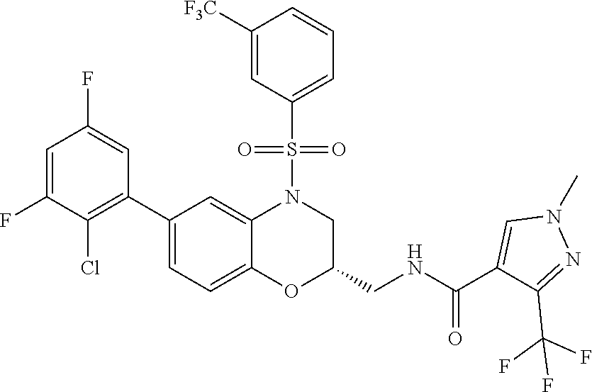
C1=C(F)C(Cl)=C(C2=CC=C3C(=C2)N(S(C2=CC=CC([F3C])=C2)(=O)=O)CC(CNC(=O)C2=CN(C)N=C2C(F)(F)F)O3)C=C1F
